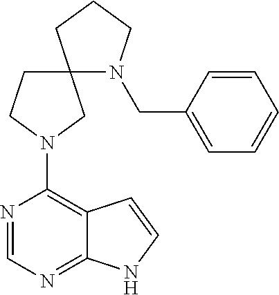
N1=CN=C2C(=C1N1CC3(N(CC4=CC=CC=C4)CCC3)CC1)C=CN2
